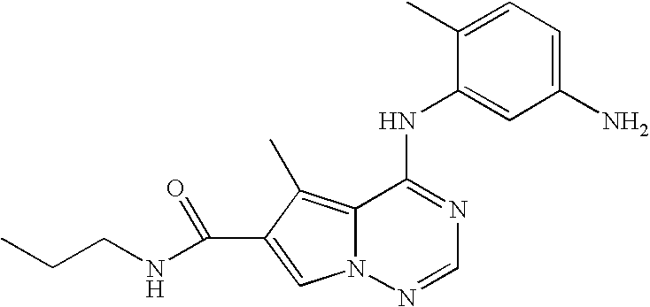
C1=C(C)C(NC2=NC=NN3C2=C(C)C(C(=O)NCCC)=C3)=CC(N)=C1
